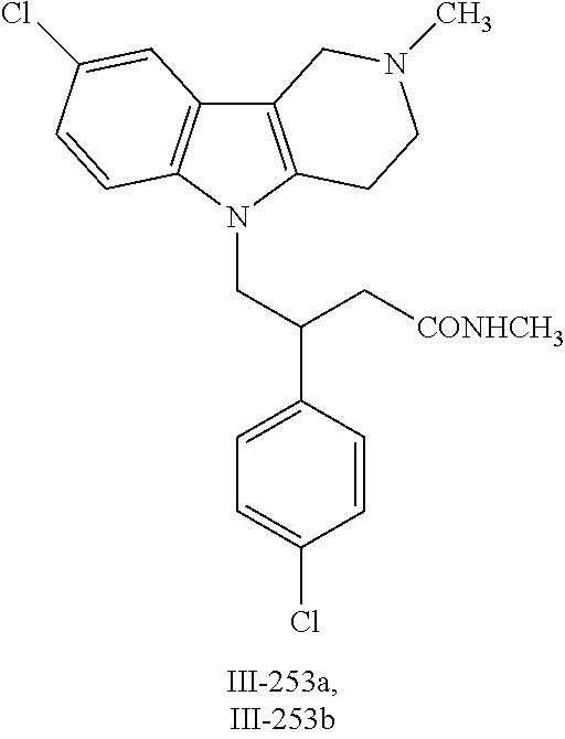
C12=C(N(CC(C3=CC=C(Cl)C=C3)C[CONHCH3])C3=C1C=C(Cl)C=C3)CCN(C)C2
